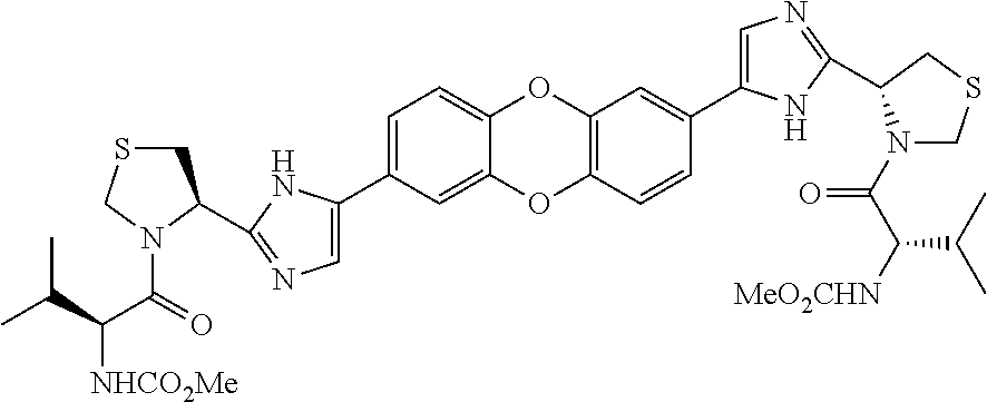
C1=C(C2=CN=C(C3CSCN3C(=O)C(C(C)C)[NHCO2Me])N2)C=C2C(=C1)OC1=C(O2)C=CC(C2=CN=C(C3N(C(C([MeO2CHN])C(C)C)=O)CSC3)N2)=C1
